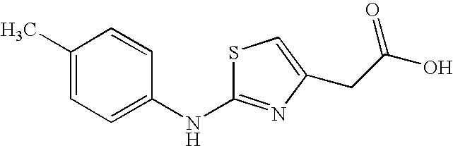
C1(C)=CC=C(NC2=NC(CC(=O)O)=CS2)C=C1
